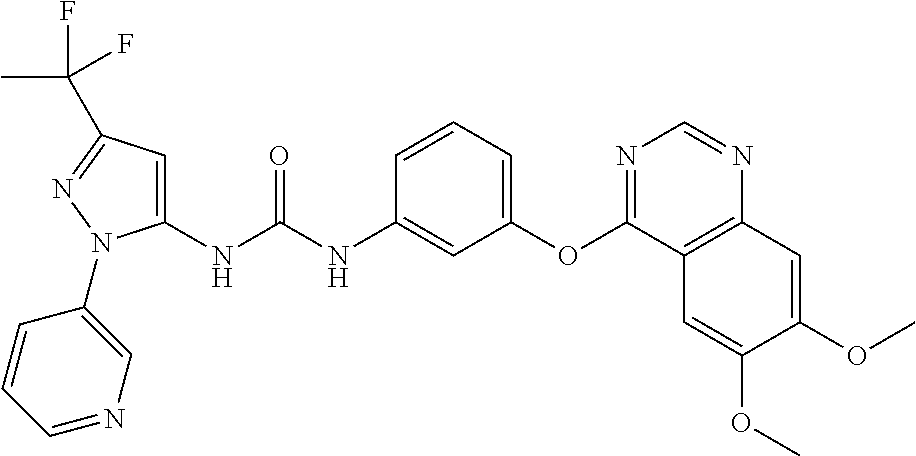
C1(NC(NC2=CC(OC3=NC=NC4=C3C=C(OC)C(OC)=C4)=CC=C2)=O)=CC(C(C)(F)F)=NN1C1=CN=CC=C1
